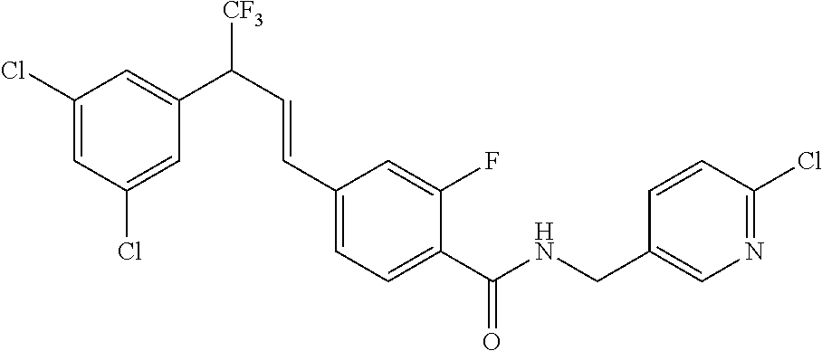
C1(Cl)=CC(C(C=CC2=CC=C(C(NCC3=CN=C(Cl)C=C3)=O)C(F)=C2)[CF3])=CC(Cl)=C1
